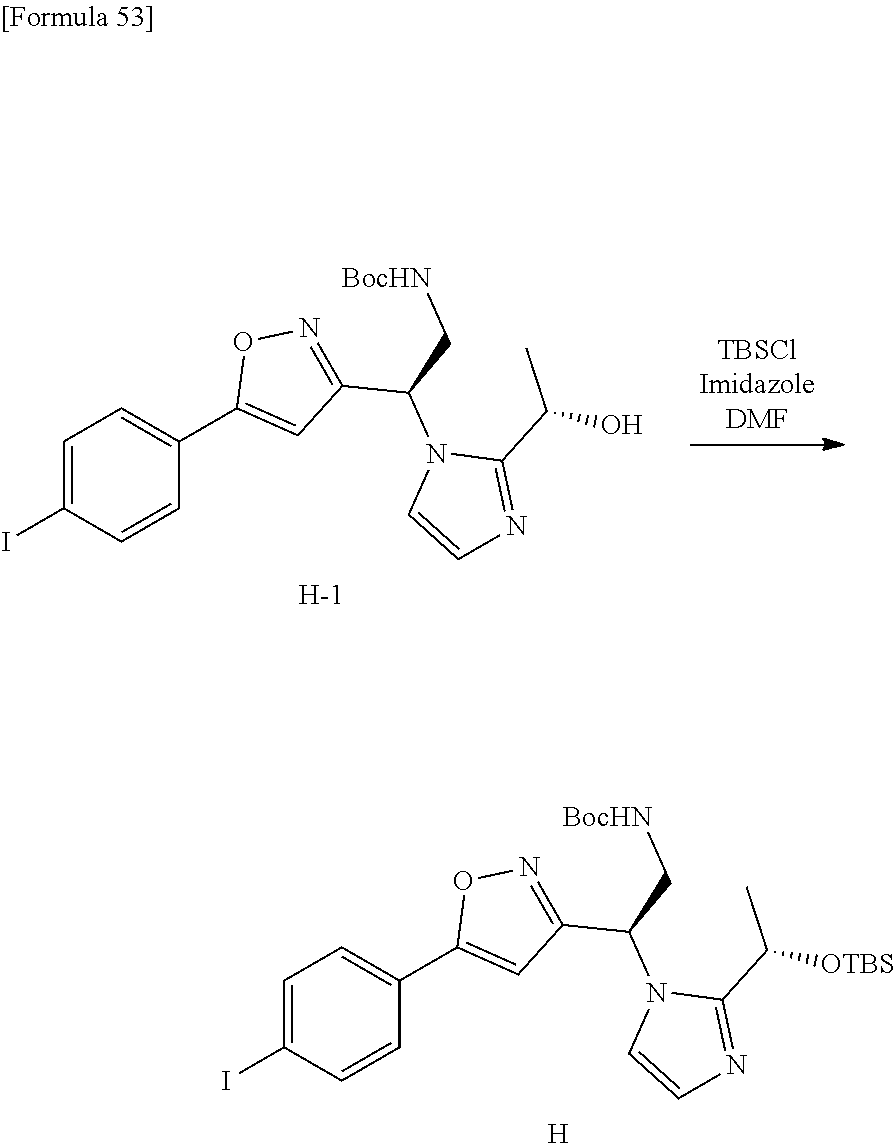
C1=CN=C(C(C)O)N1C(C1=NOC(C2=CC=C(I)C=C2)=C1)C[BocHN].[H].C1=CN=C(C(C)[OTBS])N1C(C1=NOC(C2=CC=C(I)C=C2)=C1)C[BocHN].[H]
